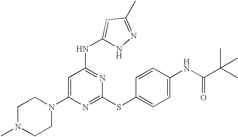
C1N(C)CCN(C2=CC(NC3=CC(C)=NN3)=NC(SC3=CC=C(NC(=O)C(C)(C)C)C=C3)=N2)C1
